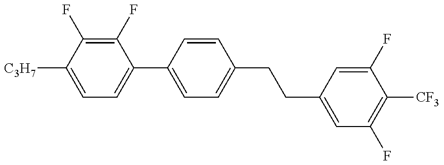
C1=C([C3H7])C(F)=C(F)C(C2=CC=C(CCC3=CC(F)=C([CF3])C(F)=C3)C=C2)=C1
